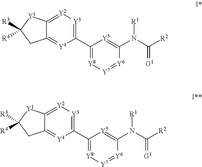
[R3]C1([R4])CC2=[Y4]C(C3=[Y8][Y7]=[Y6]C(N(C([R2])=[G1])[R1])=[Y5]3)=[Y3][Y2]=C2[Y1]1.[R3]C1([R4])CC2=[Y4]C(C3=[Y8][Y7]=[Y6]C(N(C([R2])=[G1])[R1])=[Y5]3)=[Y3][Y2]=C2[Y1]1
